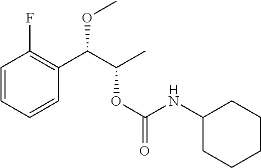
C1=CC=CC(C(C(C)OC(=O)NC2CCCCC2)OC)=C1F
